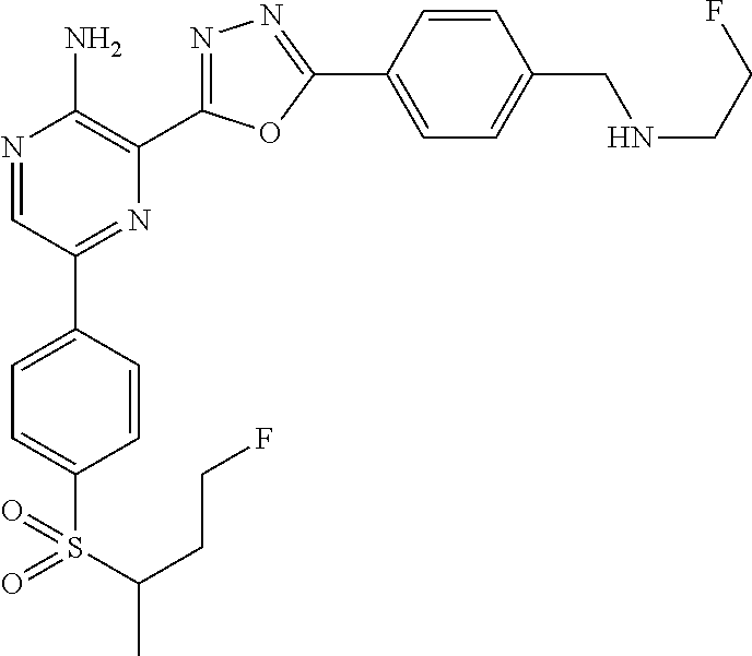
N1=CC(C2=CC=C(S(C(C)CCF)(=O)=O)C=C2)=NC(C2=NN=C(C3=CC=C(CNCCF)C=C3)O2)=C1N
